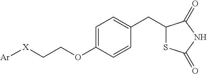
C1(CC2=CC=C(OCC[X][Ar])C=C2)SC(=O)NC1=O
